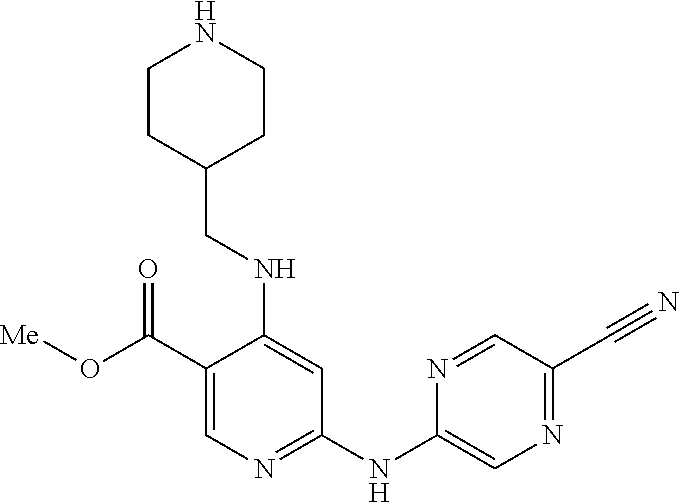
C1(C(O[Me])=O)=CN=C(NC2=CN=C(C#N)C=N2)C=C1NCC1CCNCC1
